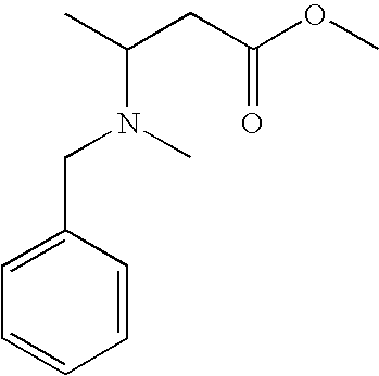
CC(CC(OC)=O)N(C)CC1=CC=CC=C1
